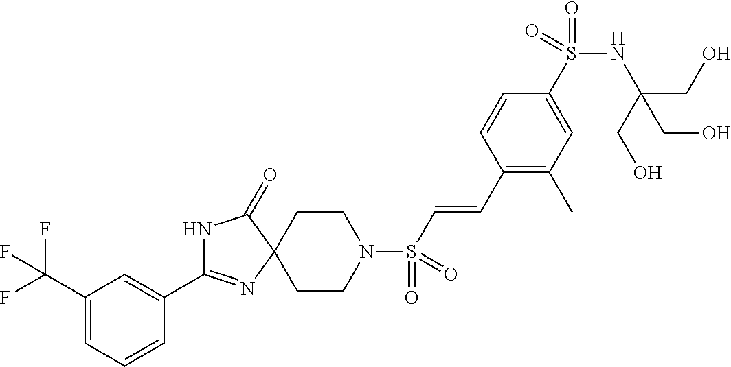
C1(C(F)(F)F)=CC=CC(C2=NC3(C(=O)N2)CCN(S(C=CC2=C(C)C=C(S(NC(CO)(CO)CO)(=O)=O)C=C2)(=O)=O)CC3)=C1
